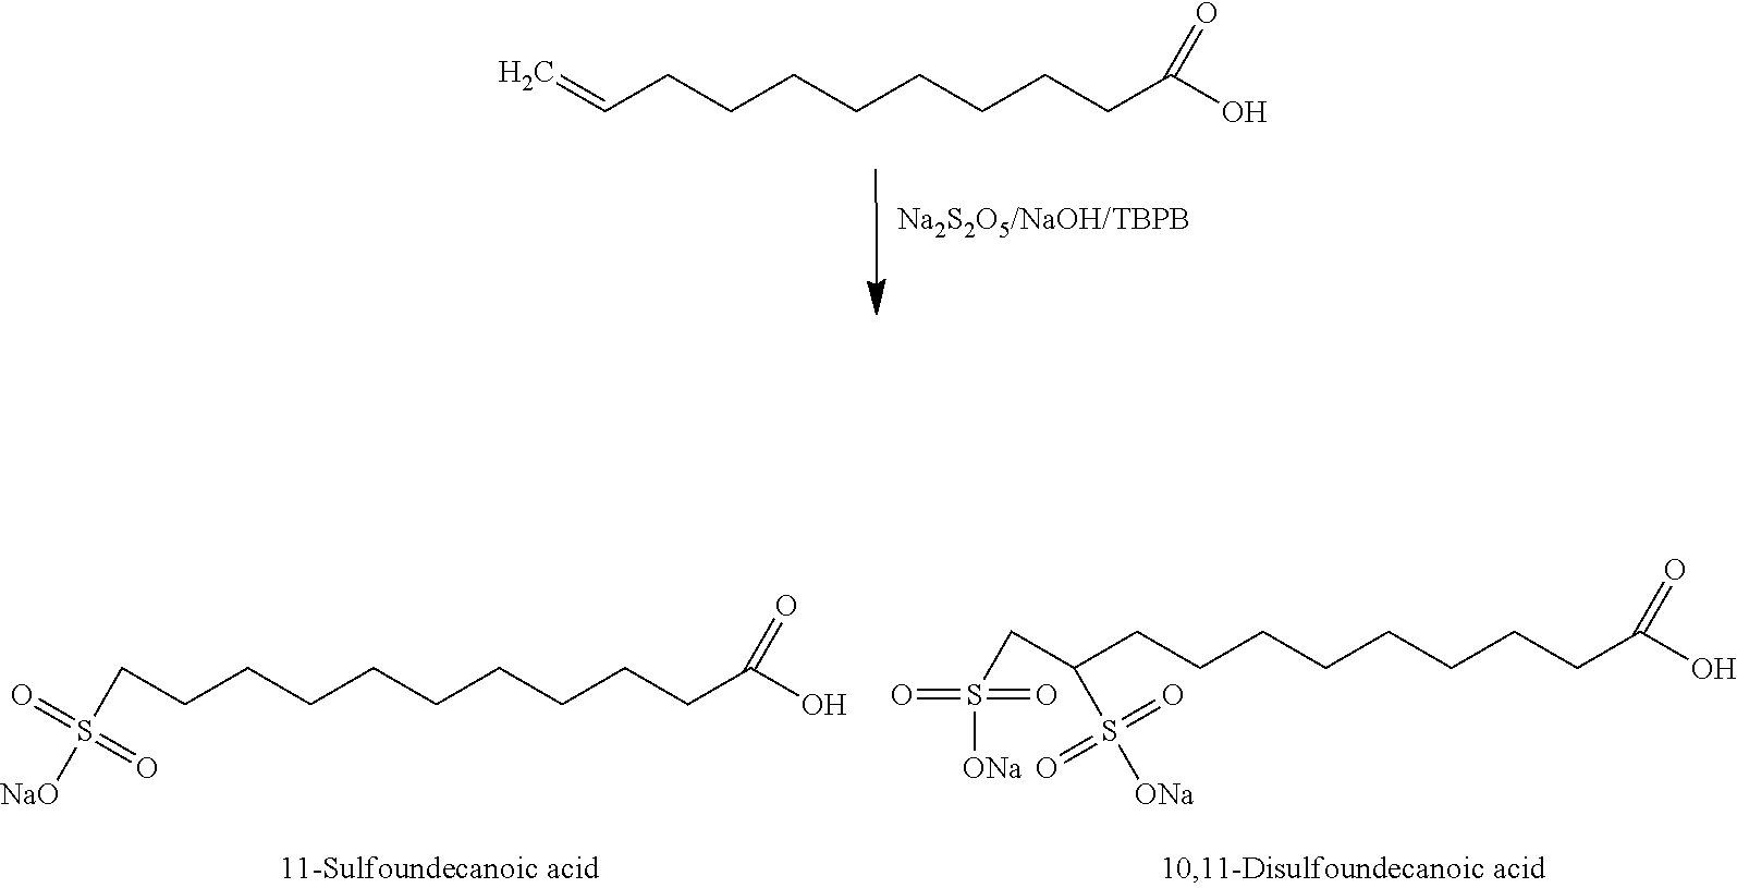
C(CCCCCCCCC(O)=O)=C.S(CCCCCCCCCCC(O)=O)([NaO])(=O)=O.S([ONa])(=O)(=O)CC(CCCCCCCCC(O)=O)S(=O)(=O)[ONa]
